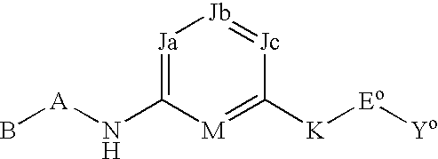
[Ja]1=C(N[A]B)[M]=C([K][Eo][Yo])[Jc]=[Jb]1
